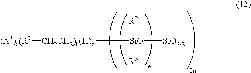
[SiO]([SiO3/2])([R2])([R3])[CH2CH2)b(H)c][(A3)a(R7]
